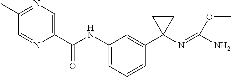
N1=C(C)C=NC(C(NC2=CC=CC(C3(N=C(N)OC)CC3)=C2)=O)=C1
